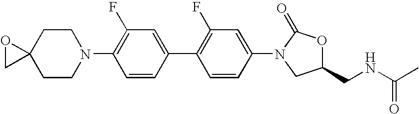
C1(N2C(=O)OC(CNC(C)=O)C2)=CC(F)=C(C2=CC(F)=C(N3CCC4(CC3)OC4)C=C2)C=C1
